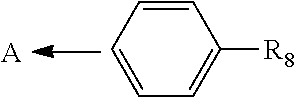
C1=CC([R8])=CC=C1.[A]
